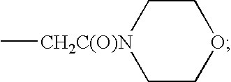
C1C[CH2C(O)N](C)CCO1
